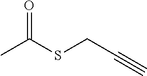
CC(SCC#C)=O
